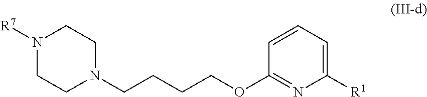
N1([R7])CCN(CCCCOC2=NC([R1])=CC=C2)CC1
